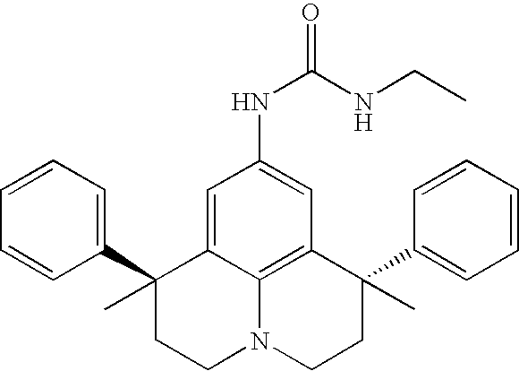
C1=CC=C(C2(C)CCN3C4=C(C(C5=CC=CC=C5)(C)CC3)C=C(NC(=O)NCC)C=C24)C=C1
